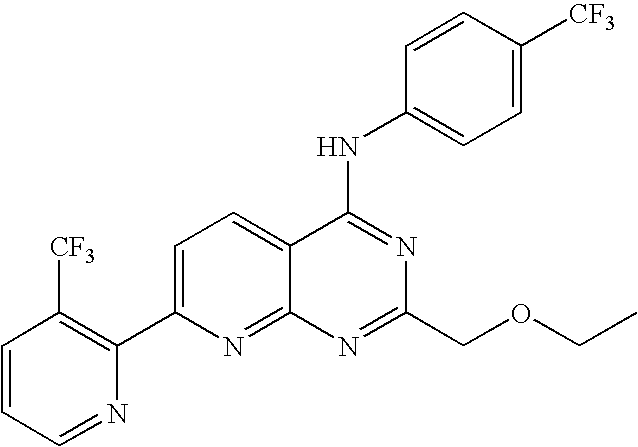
C1=CC=NC(C2=CC=C3C(=N2)N=C(COCC)N=C3NC2=CC=C([CF3])C=C2)=C1[CF3]
